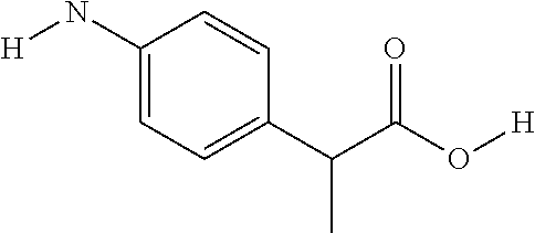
C1(N[H])=CC=C(C(C)C(=O)O[H])C=C1
